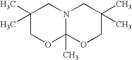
C1(C)(C)COC2(C)N(C1)CC(C)(C)CO2
